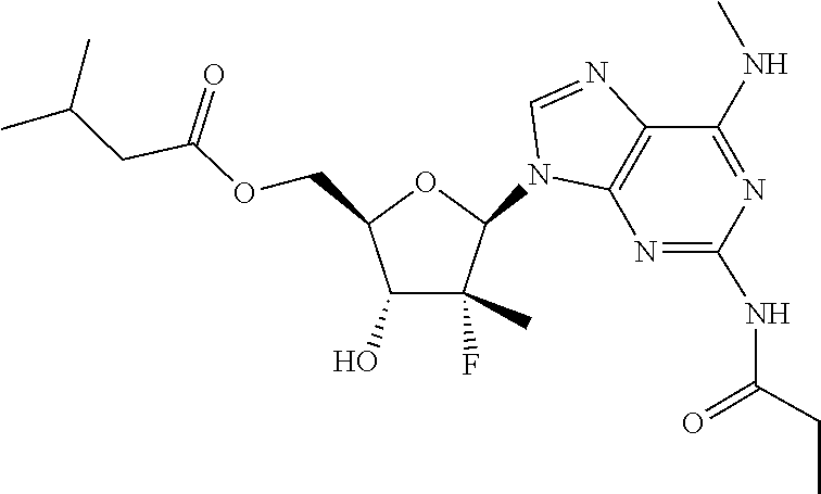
C(C(OCC1C(O)C(C)(F)C(N2C3=C(C(NC)=NC(NC(=O)CC)=N3)N=C2)O1)=O)C(C)C
